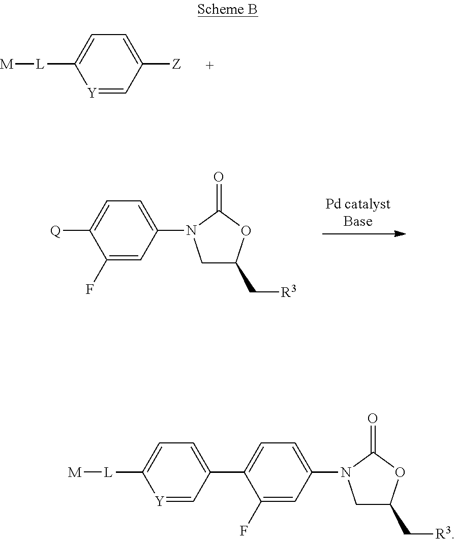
[Y]1=CC([Z])=CC=C1[L][M].C1(F)=CC(N2CC(C[R3])OC2=O)=CC=C1[Q].[Y]1=CC(C2=CC=C(N3CC(C[R3])OC3=O)C=C2F)=CC=C1[L][M]
